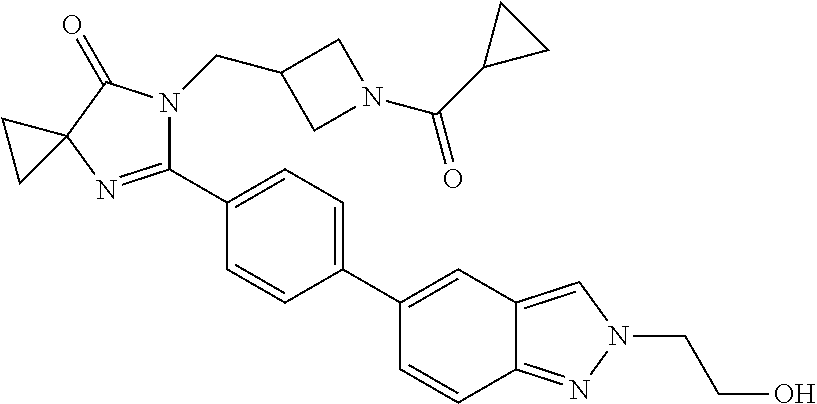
C1(C2=CC=C(C3=CC4=CN(CCO)N=C4C=C3)C=C2)=NC2(C(=O)N1CC1CN(C(=O)C3CC3)C1)CC2
